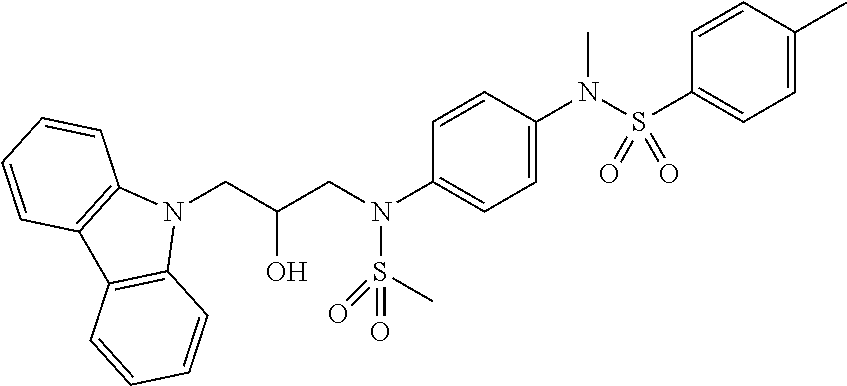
N1(CC(CN(C2=CC=C(N(S(C3=CC=C(C)C=C3)(=O)=O)C)C=C2)S(C)(=O)=O)O)C2=C(C3=C1C=CC=C3)C=CC=C2
